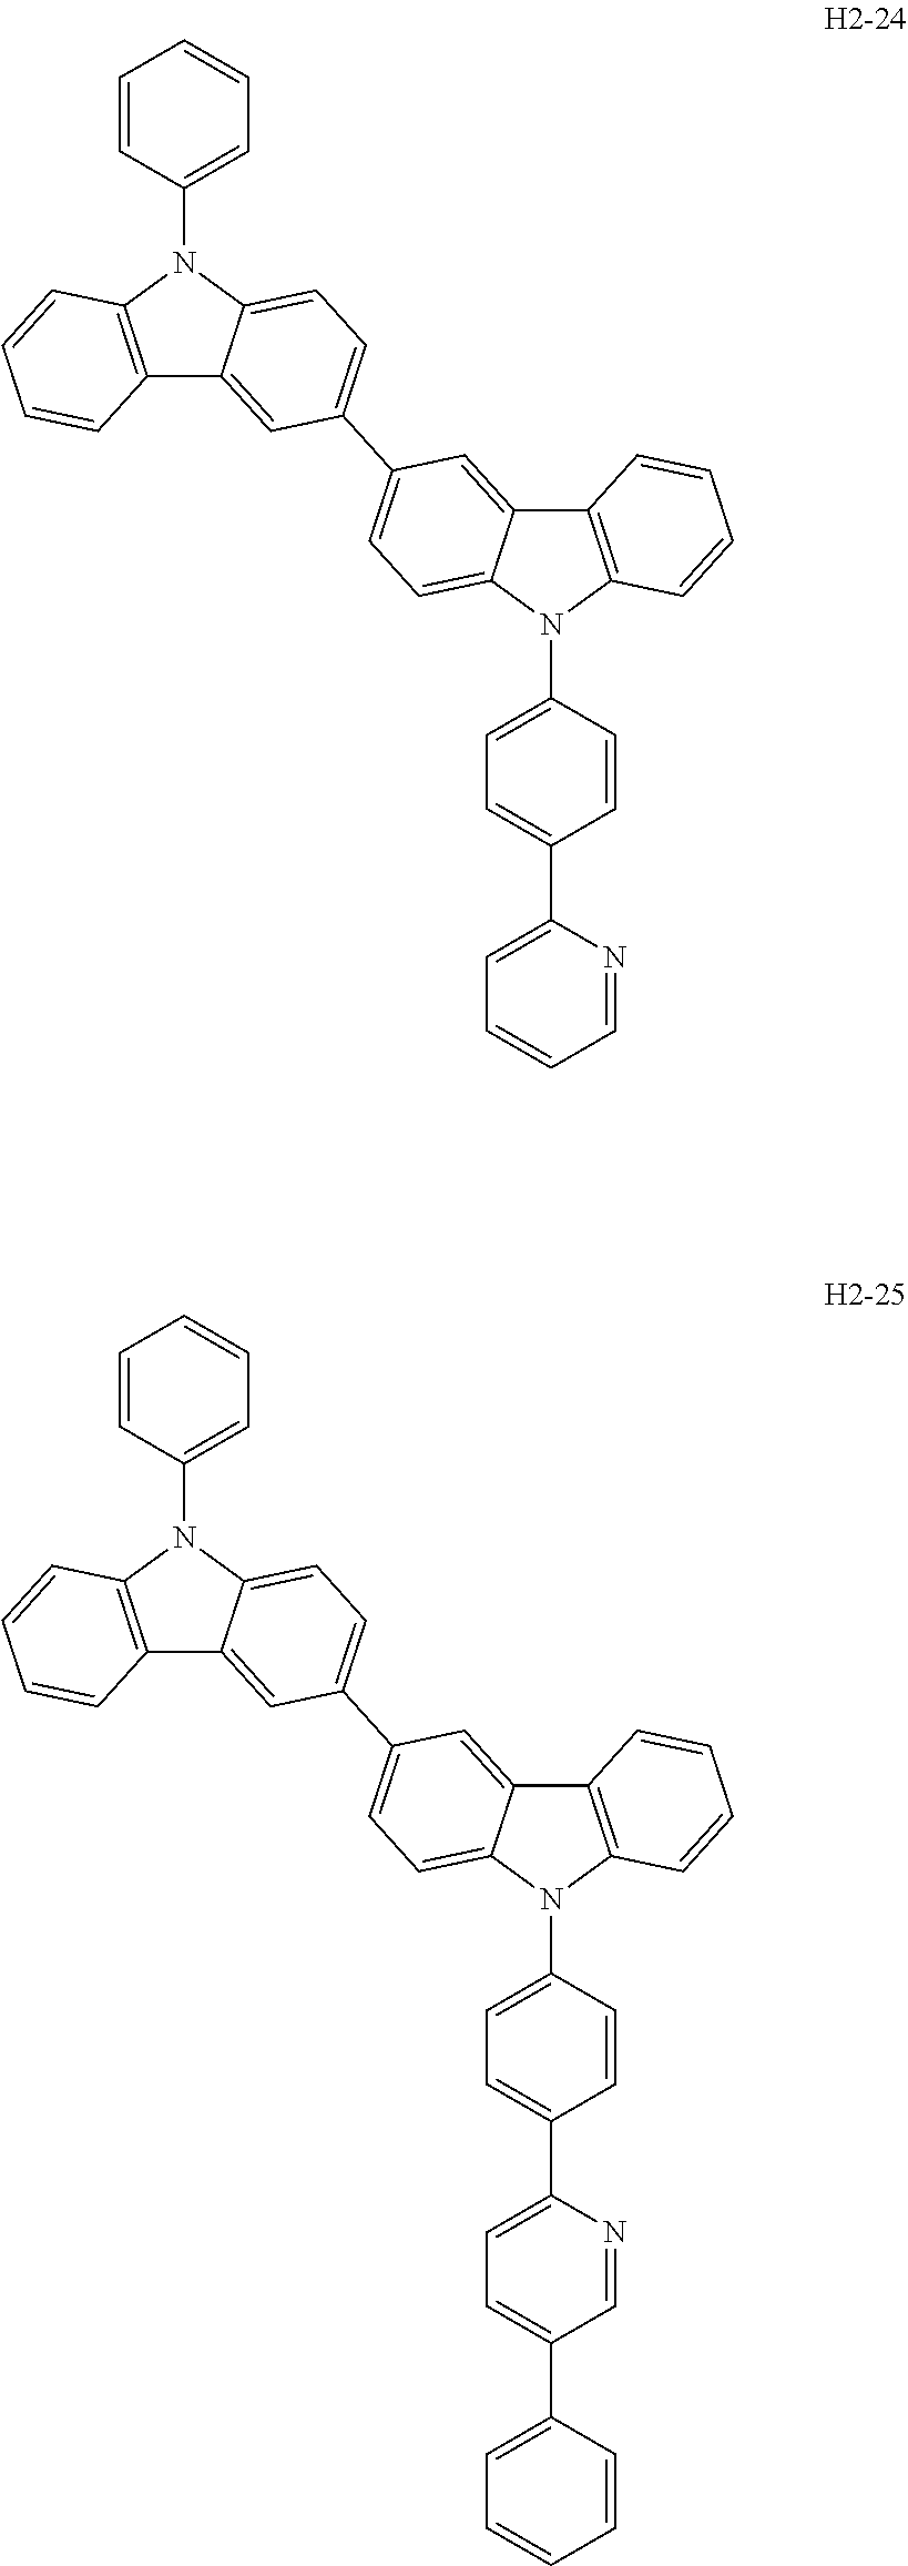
C12=C(N(C3=CC=CC=C3)C3=CC=C(C4=CC=C5C(=C4)C4=C(N5C5=CC=C(C6=CC=CC=N6)C=C5)C=CC=C4)C=C13)C=CC=C2.C12=C(N(C3=CC=CC=C3)C3=CC=C(C4=CC=C5C(=C4)C4=C(N5C5=CC=C(C6=CC=C(C7=CC=CC=C7)C=N6)C=C5)C=CC=C4)C=C13)C=CC=C2
